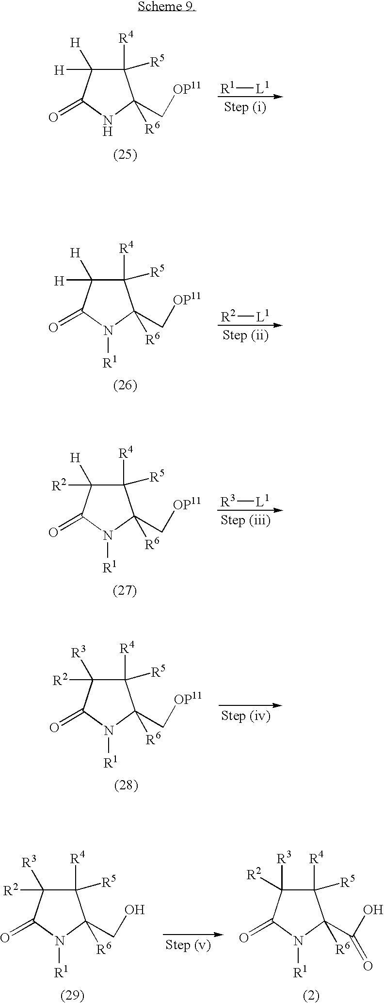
[R1][L1].C1([R4])([R5])C([H])([H])C(=O)NC1(C[OP11])[R6].C1([R4])([R5])C([H])([H])C(=O)N([R1])C1(C[OP11])[R6].[R2][L1].C1([R4])([R5])C([H])([R2])C(=O)N([R1])C1(C[OP11])[R6].[R3][L1].C1([R4])([R5])C([R3])([R2])C(=O)N([R1])C1(C[OP11])[R6].C1([R4])([R5])C([R3])([R2])C(=O)N([R1])C1(CO)[R6].C1([R4])([R5])C([R3])([R2])C(=O)N([R1])C1(C(O)=O)[R6]
